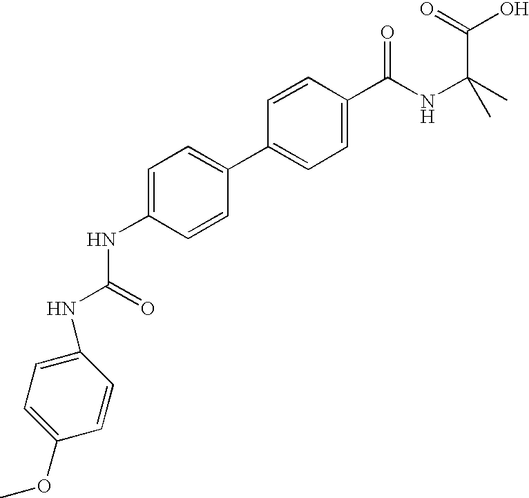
C1(C2=CC=C(NC(NC3=CC=C(OC)C=C3)=O)C=C2)=CC=C(C(NC(C)(C)C(=O)O)=O)C=C1
